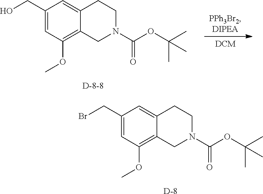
[DCM].C1=C(CO)C=C2C(=C1OC)CN(C(OC(C)(C)C)=O)CC2.C1=C(CBr)C=C2C(=C1OC)CN(C(OC(C)(C)C)=O)CC2.[D]
